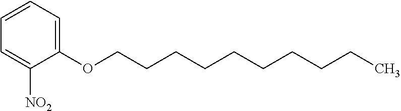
C1=CC=C(OCCCCCCCCCC)C([NO2])=C1
